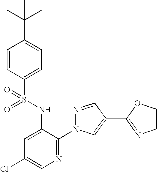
C1=CC(S(=O)(NC2=CC(Cl)=CN=C2N2N=CC(C3=NC=CO3)=C2)=O)=CC=C1C(C)(C)C
